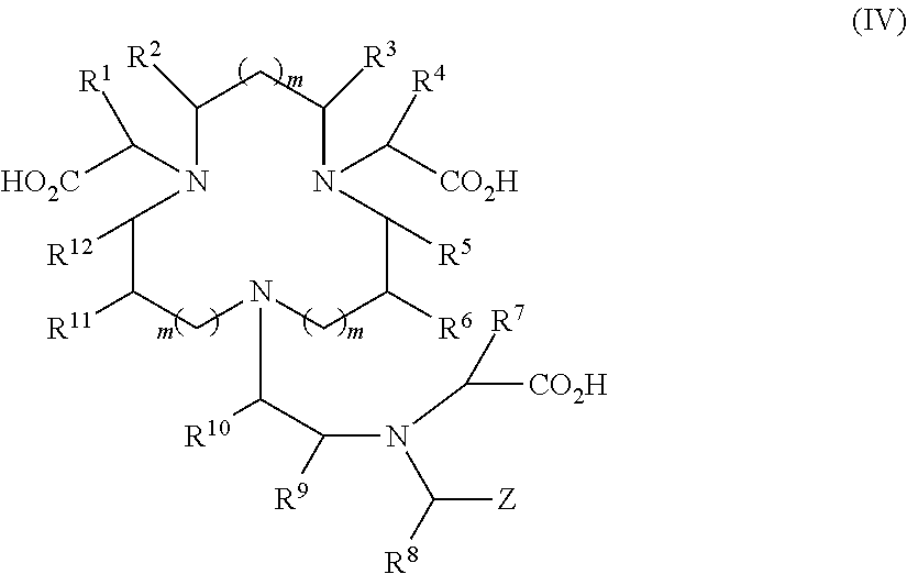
C1([R2])CC([R3])N(C([CO2H])[R4])C([R5])C([R6])CN(C([R10])C([R9])N(C([Z])[R8])C([CO2H])[R7])CC([R11])C([R12])N1C([HO2C])[R1]
